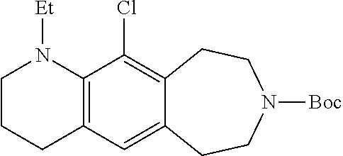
C1N([Et])C2=C(C=C3C(=C2Cl)CCN([Boc])CC3)CC1
